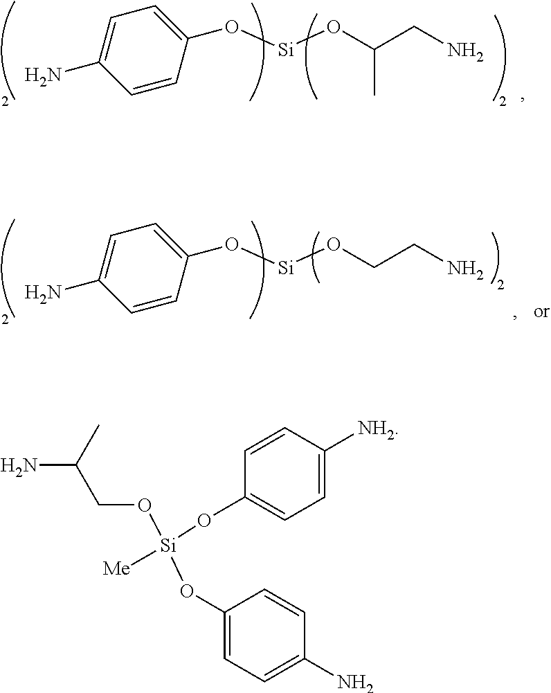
O([Si]OC(CN)C)C1=CC=C(N)C=C1.O([Si]OCCN)C1=CC=C(N)C=C1.C1(O[Si](OC2=CC=C([NH2])C=C2)(OCC(N)C)[Me])=CC=C(N)C=C1
